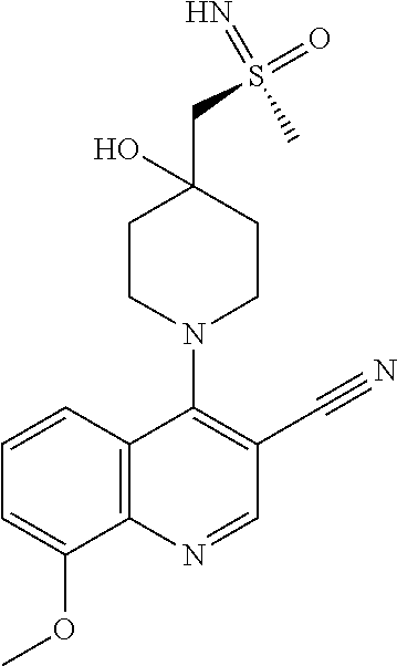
C12=C(N=CC(C#N)=C1N1CCC(CS(=O)(=N)C)(O)CC1)C(OC)=CC=C2
